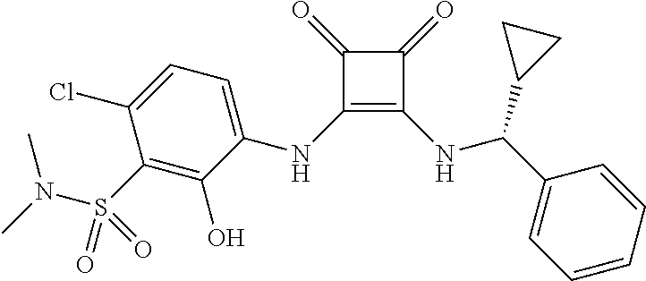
C(C1=CC=CC=C1)(NC1=C(NC2=CC=C(Cl)C(S(N(C)C)(=O)=O)=C2O)C(=O)C1=O)C1CC1
